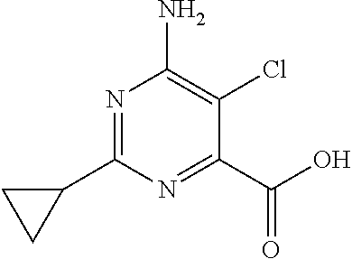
N1=C(C2CC2)N=C(C(O)=O)C(Cl)=C1N
